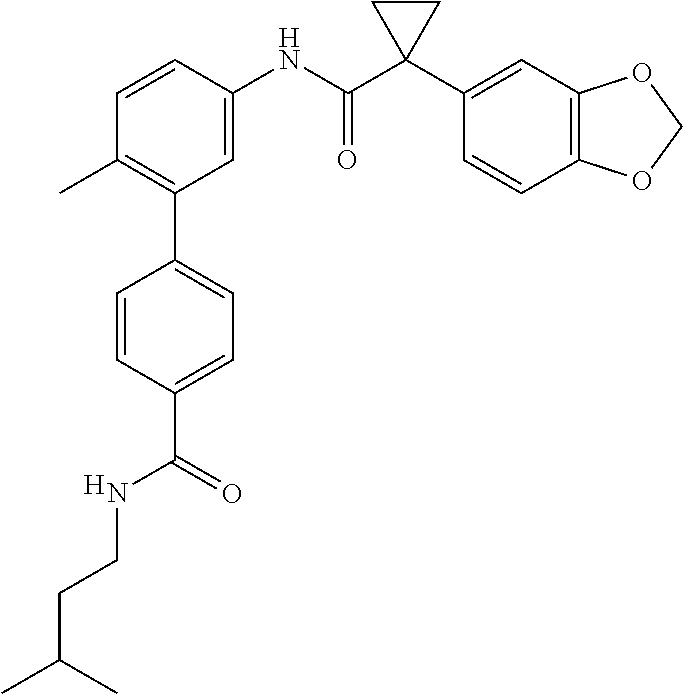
C1=C(NC(C2(C3=CC4=C(C=C3)OCO4)CC2)=O)C=CC(C)=C1C1=CC=C(C(NCCC(C)C)=O)C=C1.[H]
